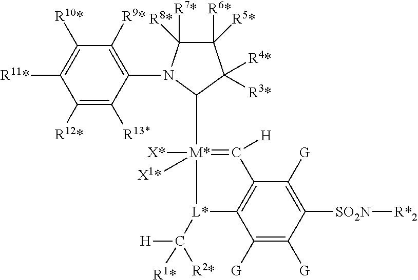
C1([R12*])=C([R13*])C(N2C([R8*])([R7*])C([R5*])([R6*])C([R4*])([R3*])C2[M*]2([X*])([X1*])=C([H])C3=C(C([G])=C([G])C([SO2N][R*2])=C3[G])[L*]2C([H])([R1*])[R2*])=C([R9*])C([R10*])=C1[R11*]
